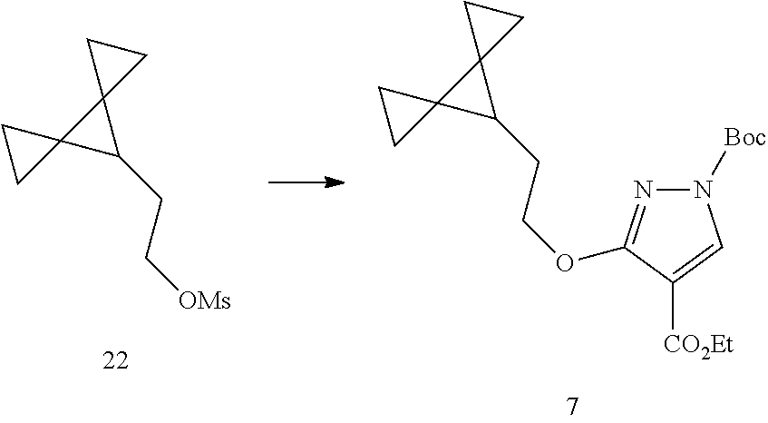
C(C[OMs])C1C2(C13CC3)CC2.C(COC1=NN([Boc])C=C1[CO2Et])C1C2(C13CC3)CC2
